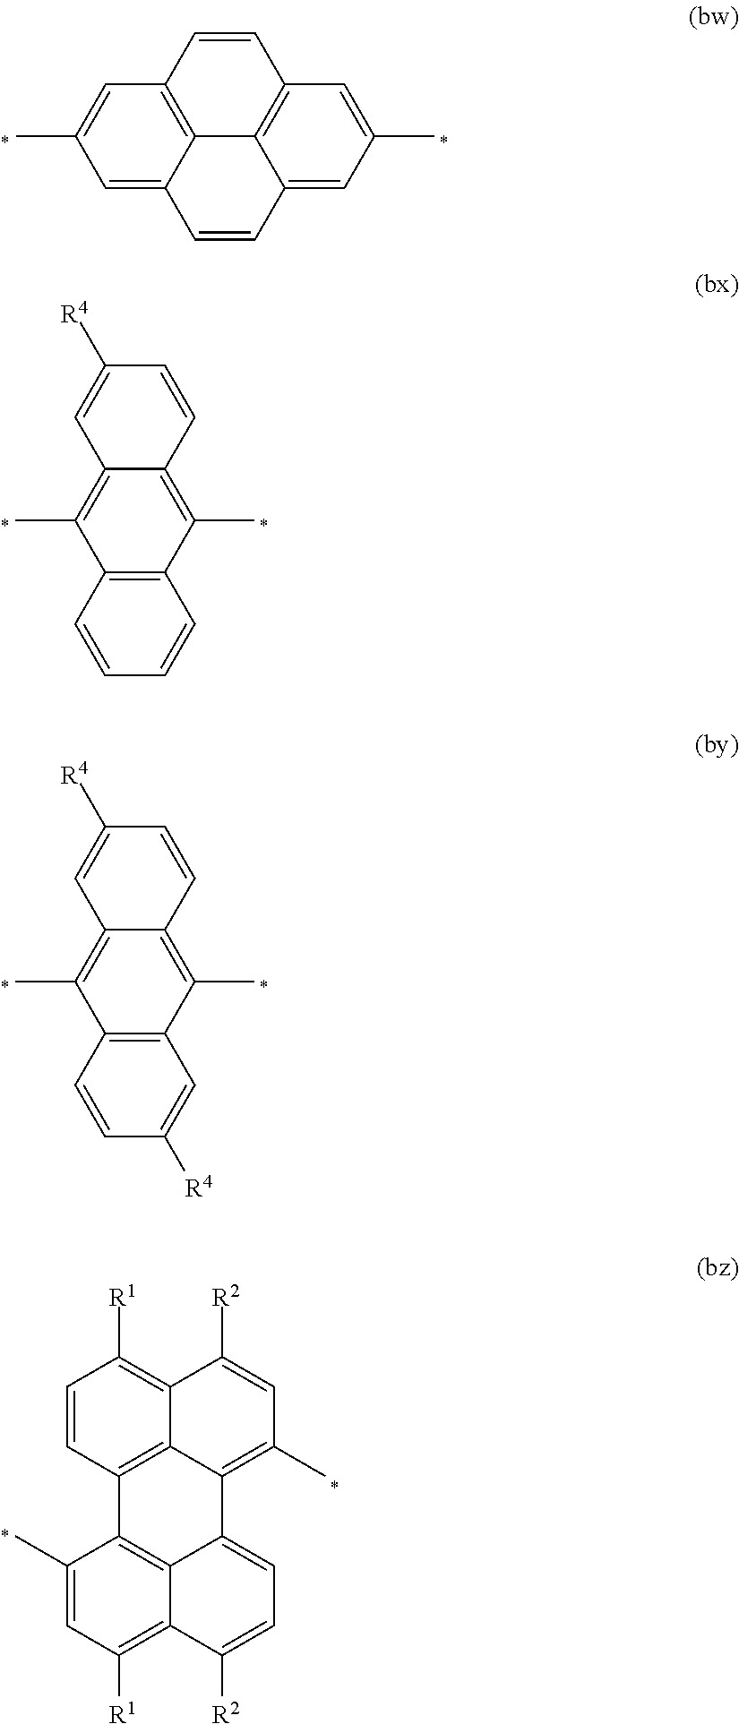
C1=C2C3=C(C=C1C)C=CC1=C3C(=CC(C)=C1)C=C2.C12=C(C=CC=C1)C(C)=C1C(=C2C)C=CC([R4])=C1.C12=C(C=CC([R4])=C1)C(C)=C1C(=C2C)C=CC([R4])=C1.C1=CC2=C3C(=C1[R1])C([R2])=CC(C)=C3C1=CC=C([R2])C3=C([R1])C=C(C)C2=C13
